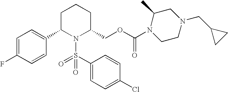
C1=C(F)C=CC(C2N(S(=O)(=O)C3=CC=C(Cl)C=C3)C(COC(=O)N3CCN(CC4CC4)CC3C)CCC2)=C1
